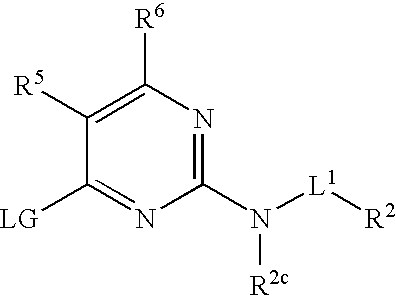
C1([R6])=C([R5])C([LG])=NC(N([L1][R2])[R2c])=N1
